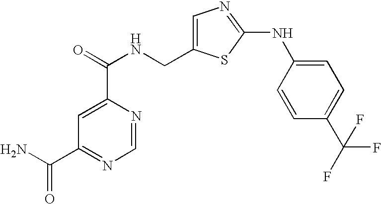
C(C1=NC=NC(C(=O)NCC2=CN=C(NC3=CC=C(C(F)(F)F)C=C3)S2)=C1)(N)=O
